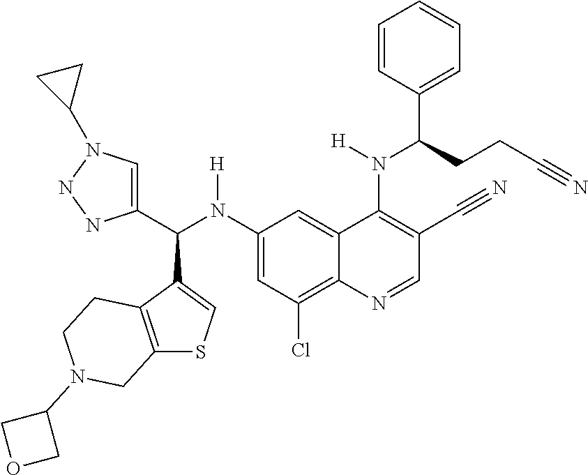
C1(N(C(C2=CN(C3CC3)NN2)C2=CSC3=C2CCN(C2COC2)C3)[H])=CC(Cl)=C2C(=C1)C(N(C(C1=CC=CC=C1)CCC#N)[H])=C(C#N)C=N2
